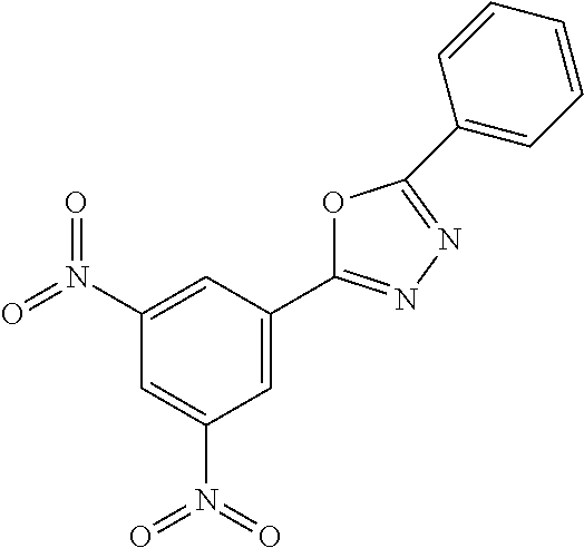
C1(N(=O)=O)=CC(C2=NN=C(C3=CC=CC=C3)O2)=CC(N(=O)=O)=C1
